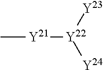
C[Y21][Y22]([Y24])[Y23]
